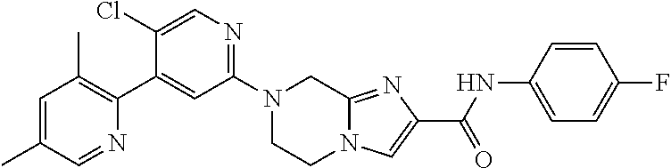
N1(C2=NC=C(Cl)C(C3=C(C)C=C(C)C=N3)=C2)CCN2C(=NC(C(=O)NC3=CC=C(F)C=C3)=C2)C1
